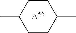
C1CC(C)CCC1C.[A52]
